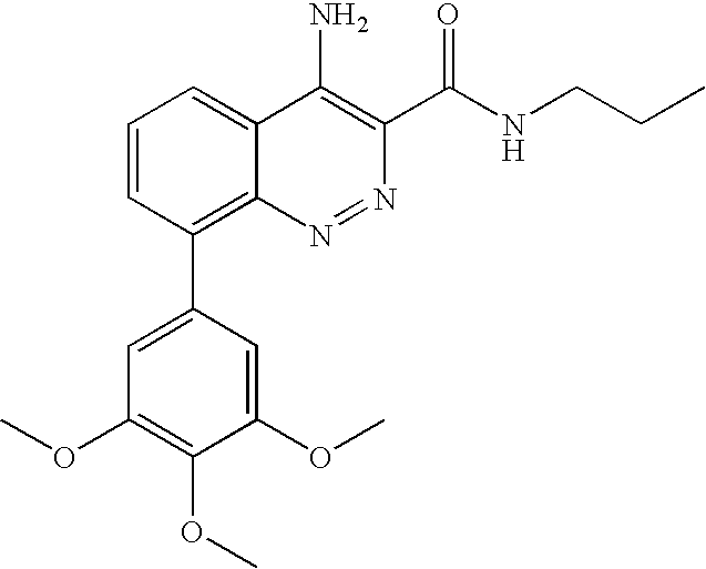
C1(OC)=C(OC)C(OC)=CC(C2=C3N=NC(C(NCCC)=O)=C(N)C3=CC=C2)=C1
